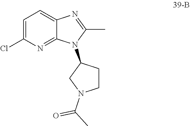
N1=C(C)N(C2CCN(C(=O)C)C2)C2=NC(Cl)=CC=C12
